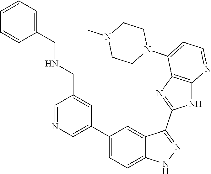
C1=NC=C(C2=CC=C3C(=C2)C(C2=NC4=C(N2)N=CC=C4N2CCN(C)CC2)=NN3)C=C1CNCC1=CC=CC=C1
